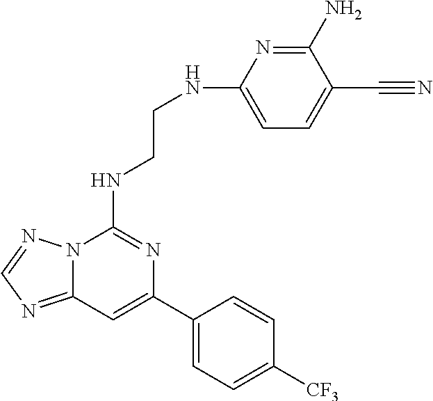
C12=NC=NN1C(NCCNC1=CC=C(C#N)C(N)=N1)=NC(C1=CC=C([CF3])C=C1)=C2
